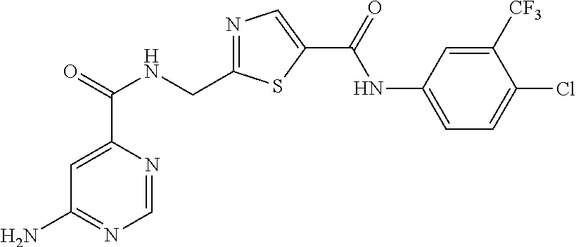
C1=NC(C(=O)NCC2=NC=C(C(=O)NC3=CC=C(Cl)C([CF3])=C3)S2)=CC(N)=N1
